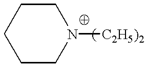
C1CN([C2H5)2])CCC1
